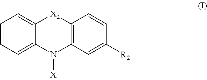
C1=CC=C2C(=C1)[X2]C1=C(N2[X1])C=C([R2])C=C1
